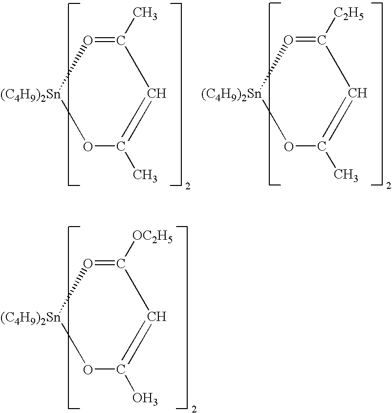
O1=C([OC2H5])C=C(O)O[(C4H9)2Sn]1.O1=C(C)C=C(C)O[(C4H9)2Sn]1.O1=C([C2H5])C=C(C)O[(C4H9)2Sn]1
